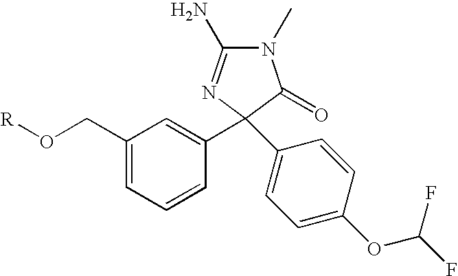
C1(CO[R])=CC=CC(C2(C3=CC=C(OC(F)F)C=C3)N=C(N)N(C)C2=O)=C1
